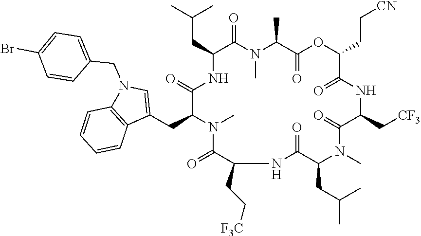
C(C1C(=O)N(C)C(C)C(=O)OC(CC[CN])C(=O)NC(C[CF3])C(=O)N(C)C(CC(C)C)C(=O)NC(CC[F3C])C(=O)N(C)C(CC2=CN(CC3=CC=C(Br)C=C3)C3=C2C=CC=C3)C(=O)N1)C(C)C
